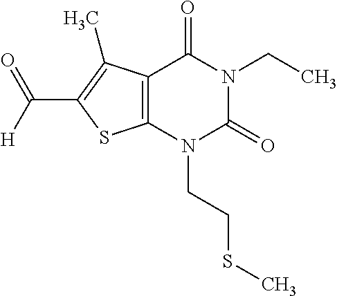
C12=C(N(CCSC)C(=O)N(CC)C1=O)SC(C(=O)[H])=C2C
